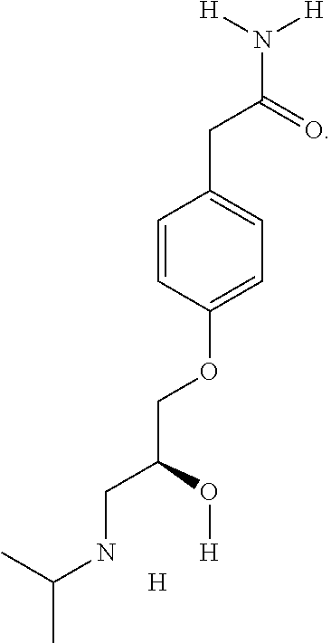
C1=CC(OCC(CNC(C)C)O[H])=CC=C1CC(N([H])[H])=O.[H]
